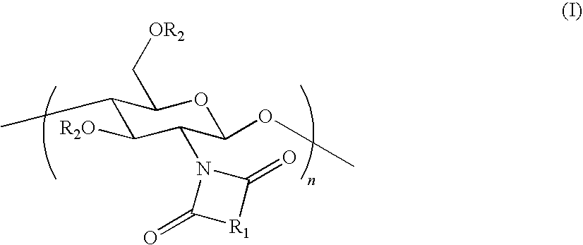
C1(C)C([R2O])C(N2C(=O)[R1]C2=O)C(OC)OC1C[OR2]
